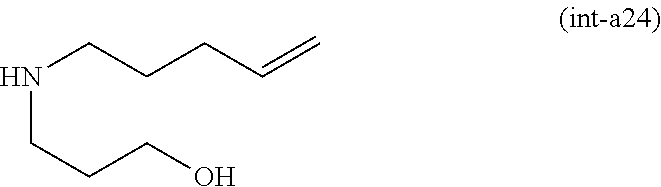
N(CCCC=C)CCCO
